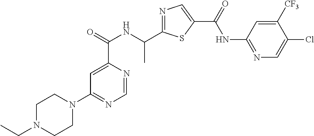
N1=C(C(NC(C2=CC(N3CCN(CC)CC3)=NC=N2)=O)C)SC(C(=O)NC2=NC=C(Cl)C([CF3])=C2)=C1
